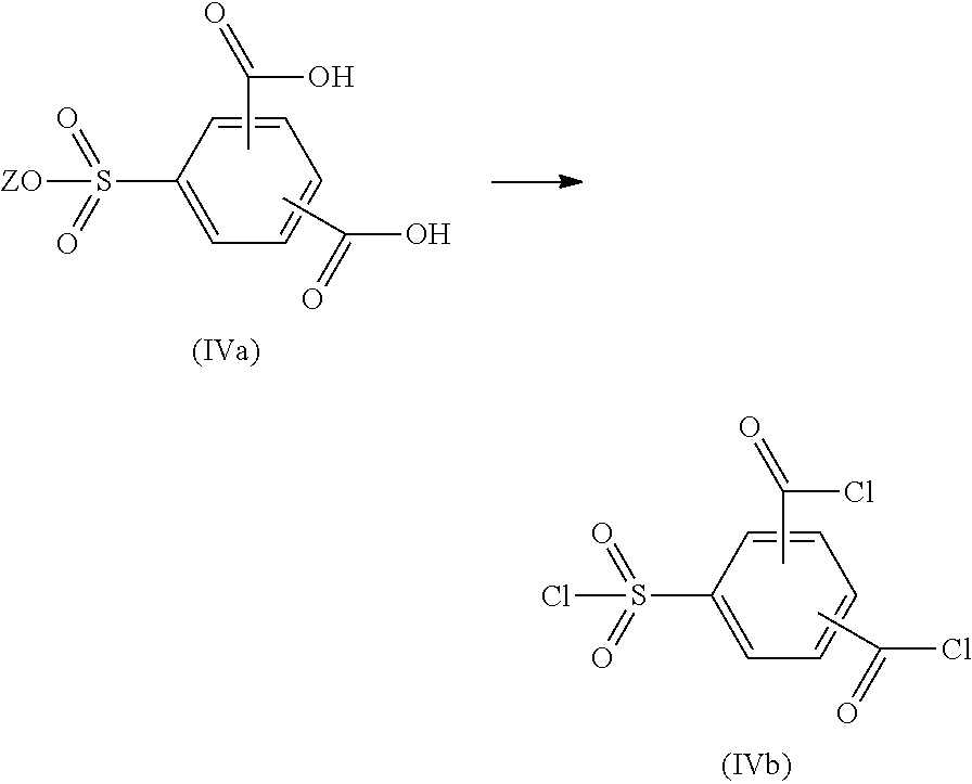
C1=CC=CC(S(=O)(=O)Cl)=C1.C(=O)(Cl)C.C(Cl)(=O)C.C1=CC=CC(S(=O)(=O)[ZO])=C1.C(=O)(O)C.C(O)(=O)C
